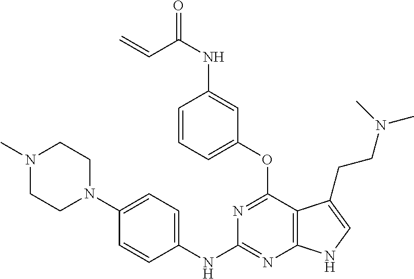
N1(C)CCN(C2=CC=C(NC3=NC4=C(C(OC5=CC=CC(NC(=O)C=C)=C5)=N3)C(CCN(C)C)=CN4)C=C2)CC1
